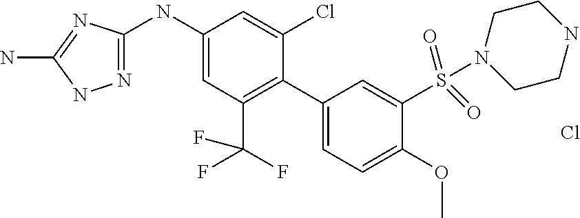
C1(C2=C(C(F)(F)F)C=C(NC3=NNC(N)=N3)C=C2Cl)=CC=C(OC)C(S(N2CCNCC2)(=O)=O)=C1.Cl
